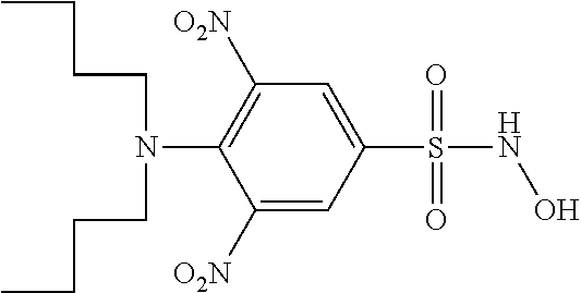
C1([O2N])=CC(S(NO)(=O)=O)=CC([O2N])=C1N(CCCC)CCCC
